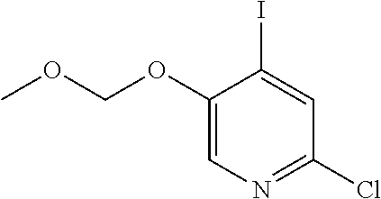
C1(OCOC)=CN=C(Cl)C=C1I
